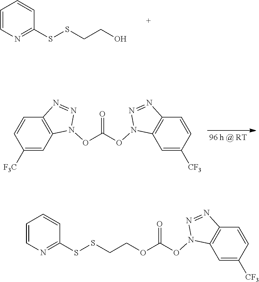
C1=CN=C(SSCCO)C=C1.C1([F3C])=CC2=C(C=C1)N=NN2OC(=O)ON1C2=C(C=CC([CF3])=C2)N=N1.O(C(=O)ON1C2=C(C=CC([CF3])=C2)N=N1)CCSSC1=NC=CC=C1
